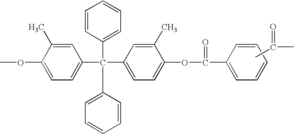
COC1=CC=C(C(C2=CC=C(OC(=O)C3=CC=CC=C3)C(C)=C2)(C2=CC=CC=C2)C2=CC=CC=C2)C=C1C.CC(=O)C
